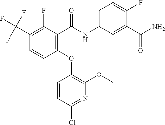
C1=CC(OC2=C(OC)N=C(Cl)C=C2)=C(C(=O)NC2=CC=C(F)C(C(N)=O)=C2)C(F)=C1C(F)(F)F
